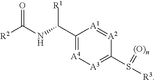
C1(C([R1])NC(=O)[R2])=[A4][A3]=C(S(=[(O)n])[R3])[A2]=[A1]1
